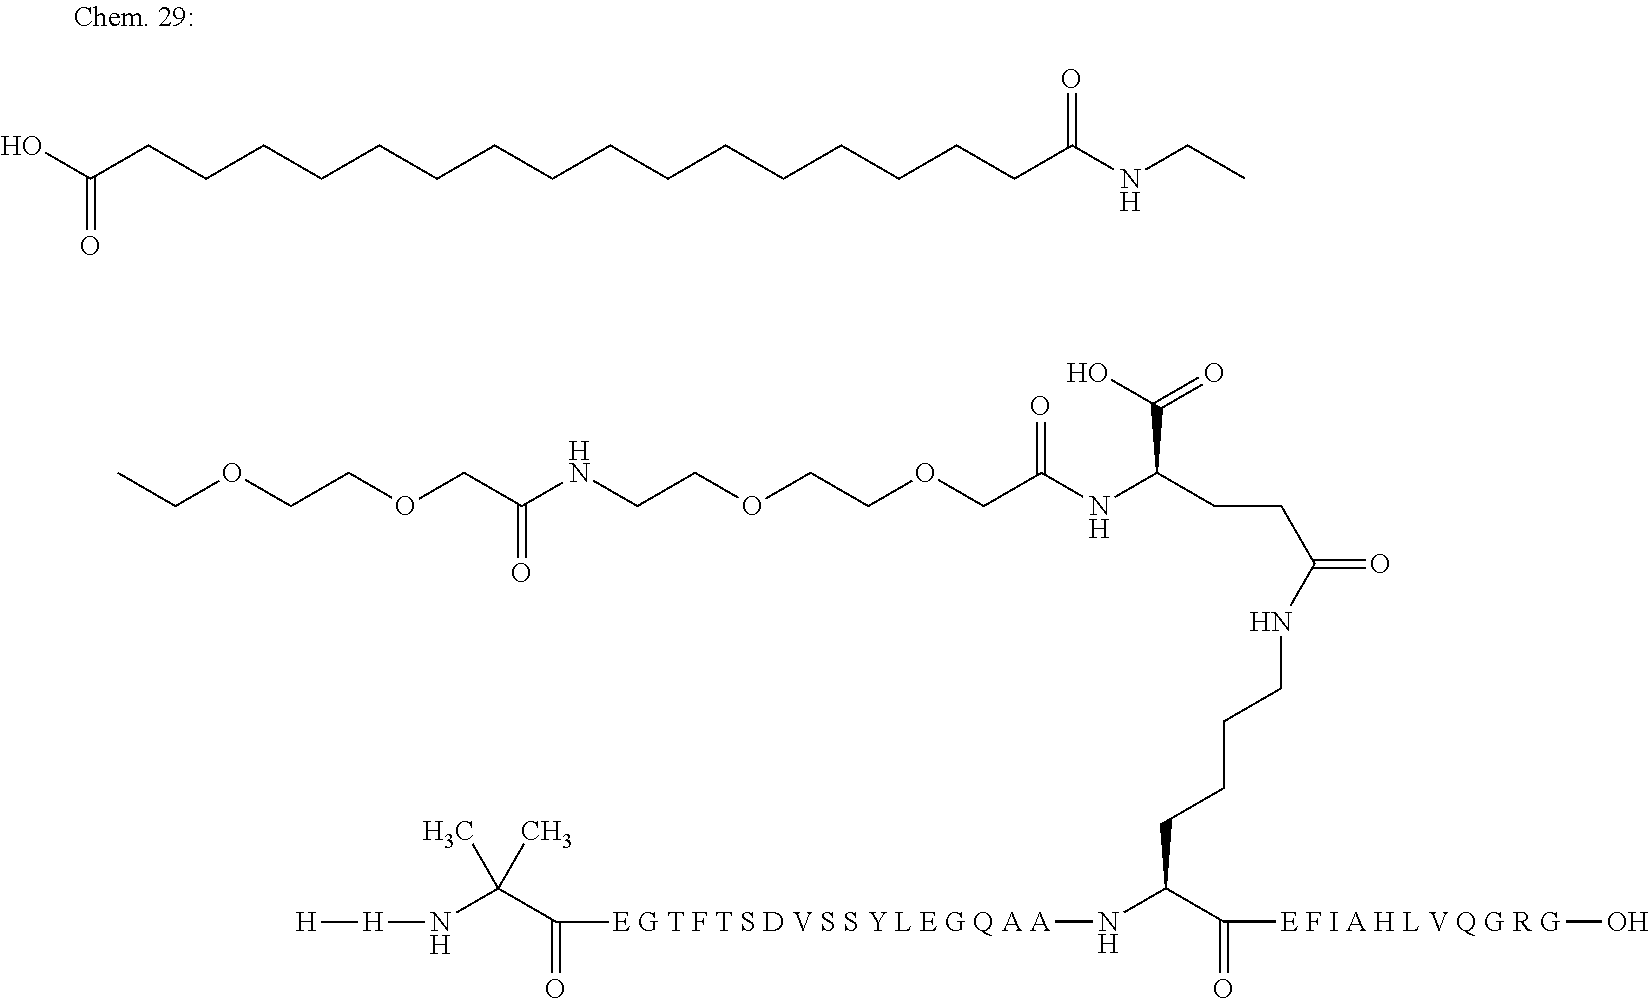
OC(CCCCCCCCCCCCCCCCC(NCC)=O)=O.C(COCC(NC(CCC(=O)NCCCCC(N[E G T F T S D V S S Y L E G Q A A]C(=O)C(N[H][H])(C)C)C([E F I A H L V Q G R G]O)=O)C(O)=O)=O)OCCNC(COCCOCC)=O
